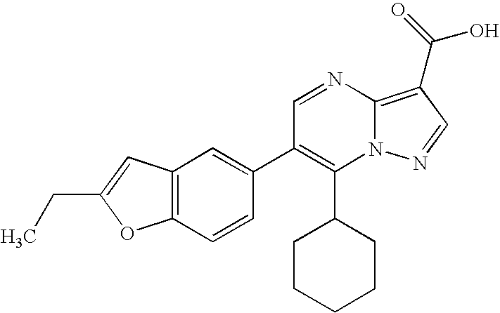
C1(C2CCCCC2)=C(C2=CC3=C(C=C2)OC(CC)=C3)C=NC2=C(C(O)=O)C=NN12
